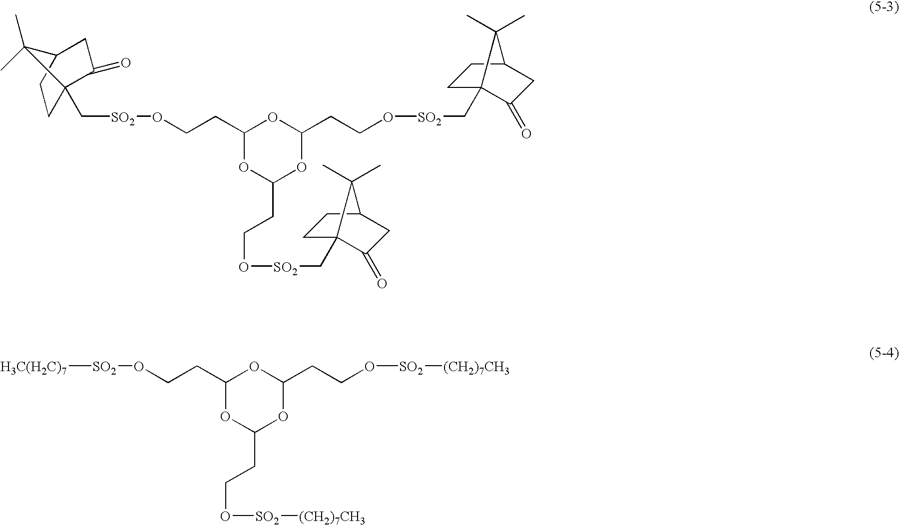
[H3C(H2C)7][SO2]OCCC1OC(CCO[SO2][(CH2)7CH3])OC(CCO[SO2][(CH2)7CH3])O1.C([SO2]OCCC1OC(CCO[SO2]CC23CCC(CC2=O)C3(C)C)OC(CCO[SO2]CC23CCC(CC2=O)C3(C)C)O1)C12CCC(CC1=O)C2(C)C
